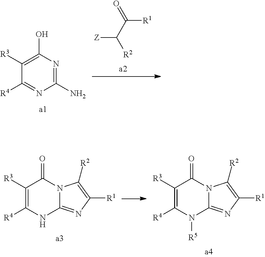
C1(N)=NC(O)=C([R3])C([R4])=N1.[R1]C(C([Z])[R2])=O.C12=NC([R1])=C([R2])N1C(=O)C([R3])=C([R4])N2.C12=NC([R1])=C([R2])N1C(=O)C([R3])=C([R4])N2[R5]
